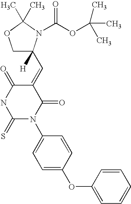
C1C(C=C2C(=O)NC(=S)N(C3=CC=C(OC4=CC=CC=C4)C=C3)C2=O)([H])N(C(OC(C)(C)C)=O)C(C)(C)O1
